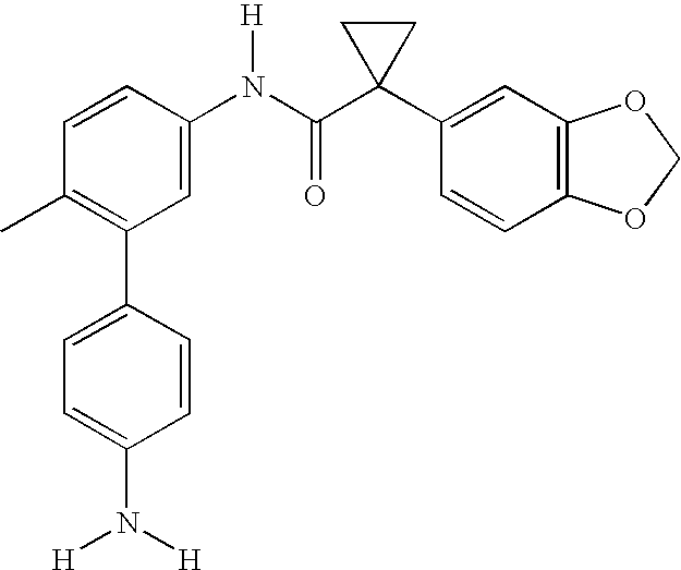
C1(N(C(C2(C3=CC4=C(C=C3)OCO4)CC2)=O)[H])=CC(C2=CC=C(N([H])[H])C=C2)=C(C)C=C1
